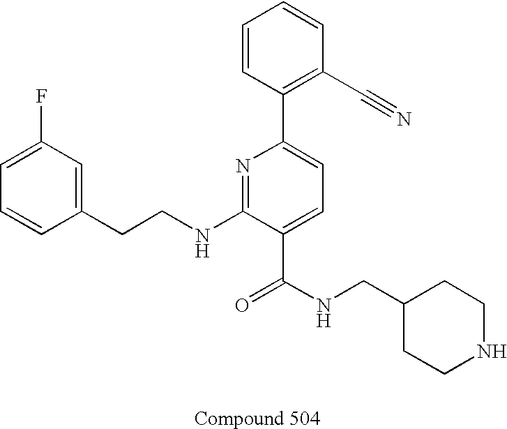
C1=CC(CCNC2=NC(C3=C(C#N)C=CC=C3)=CC=C2C(NCC2CCNCC2)=O)=CC(F)=C1
